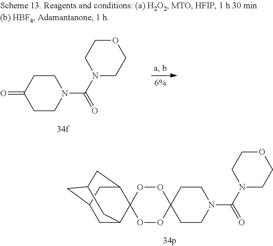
C1CN(C(N2CCOCC2)=O)CCC12OOC1(OO2)C2CC3CC(CC1C3)C2.C1CN(C(N2CCOCC2)=O)CCC1=O
